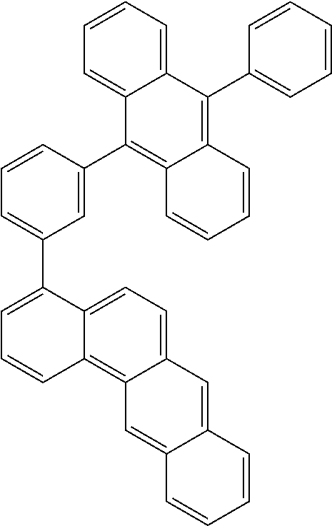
C1=CC=CC2=CC3=CC=C4C(=C3C=C12)C=CC=C4C1=CC=CC(C2=C3C=CC=CC3=C(C3=CC=CC=C3)C3=CC=CC=C23)=C1
